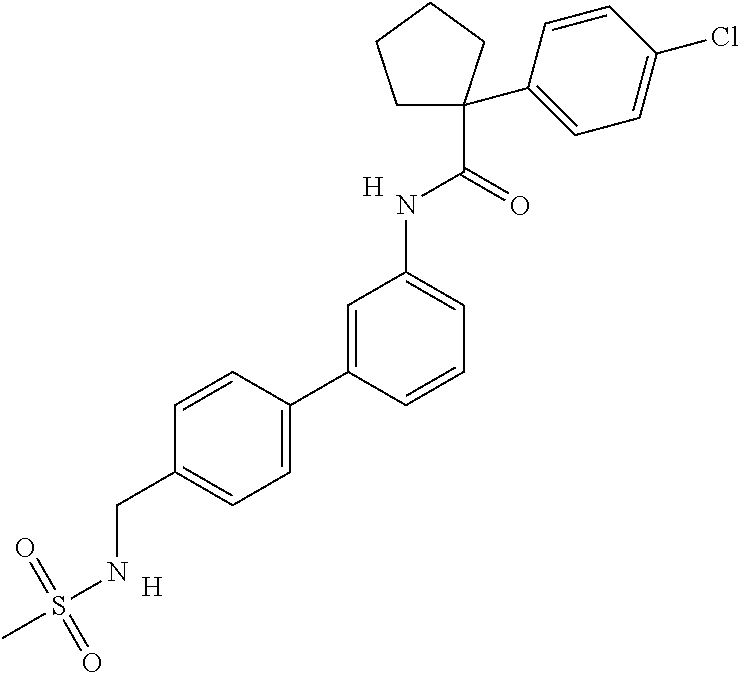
C1=C(C2=CC(NC(=O)C3(C4=CC=C(Cl)C=C4)CCCC3)=CC=C2)C=CC(CNS(=O)(=O)C)=C1.[H].[H]
